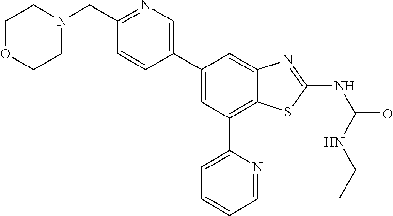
C1(CN2CCOCC2)=NC=C(C2=CC(C3=CC=CC=N3)=C3C(=C2)N=C(NC(NCC)=O)S3)C=C1
